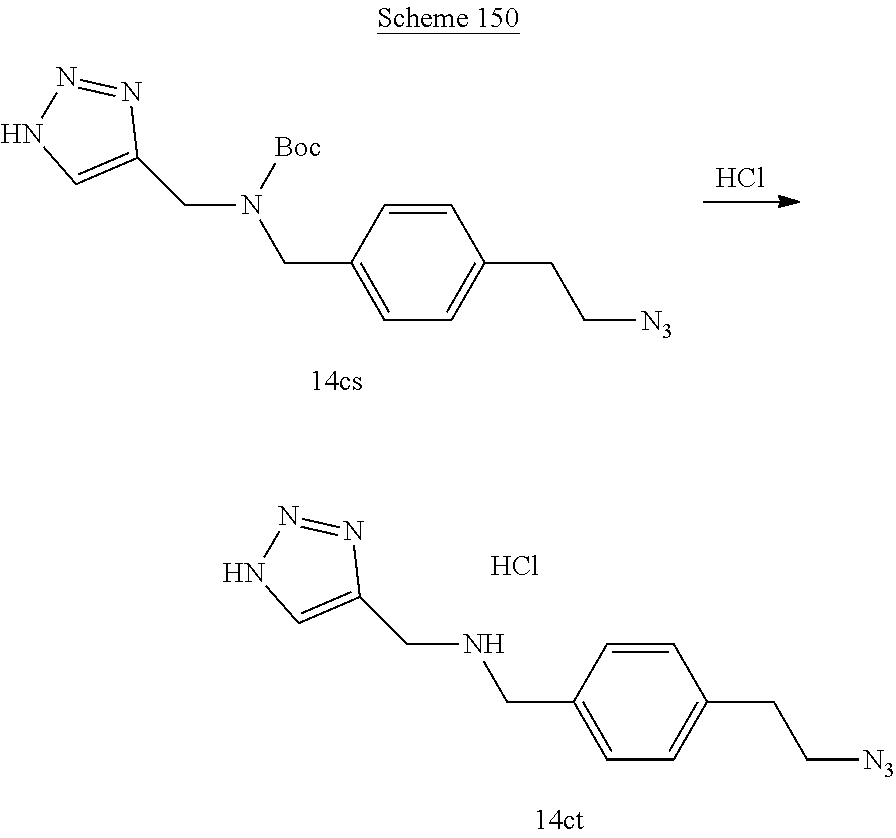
Cl.C1=CC(CN(CC2=CNN=N2)[Boc])=CC=C1CC[N3].C1=CC(CNCC2=CNN=N2)=CC=C1CC[N3].Cl
